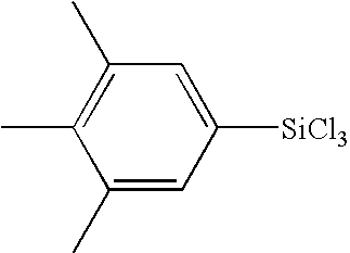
C1=C([SiCl3])C=C(C)C(C)=C1C
